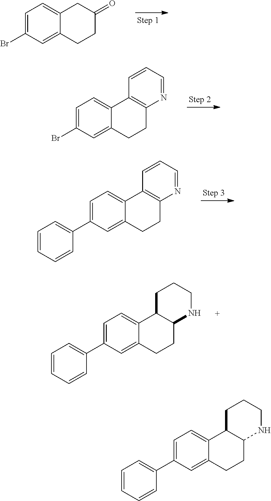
C1=C(Br)C=C2C(=C1)CC(=O)CC2.C1=C(Br)C=C2C(=C1)C1=C(CC2)N=CC=C1.C1=C(C2=CC=CC=C2)C=C2C(=C1)C1C(CC2)NCCC1.C1=C(C2=CC=CC=C2)C=C2C(=C1)C1C(CC2)NCCC1.C1=C(C2=CC=CC=C2)C=C2C(=C1)C1=C(CC2)N=CC=C1
